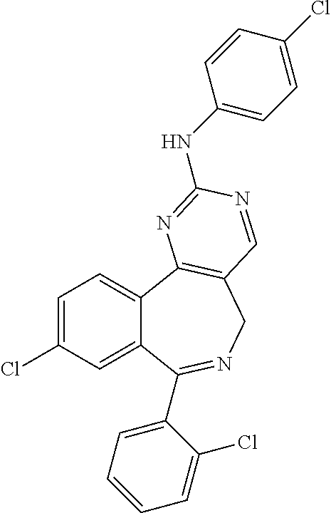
C1=C(Cl)C=C2C(=C1)C1=C(CN=C2C2=CC=CC=C2Cl)C=NC(NC2=CC=C(Cl)C=C2)=N1
